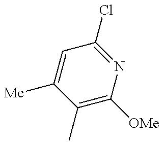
C1(C)=C([OMe])N=C(Cl)C=C1[Me]
